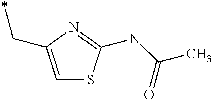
C1=C(C*)N=C(NC(C)=O)S1
